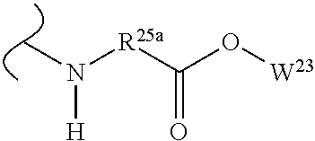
[R25a](C(O[W23])=O)N(C)[H]
